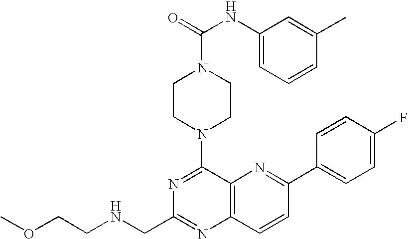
N1=C(N2CCN(C(=O)NC3=CC=CC(C)=C3)CC2)C2=C(N=C1CNCCOC)C=CC(C1=CC=C(F)C=C1)=N2
